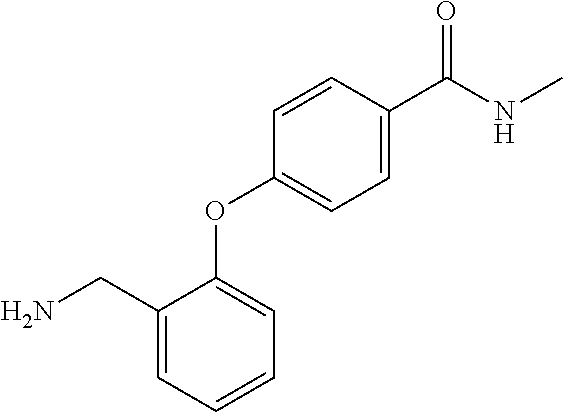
C1(CN)=CC=CC=C1OC1=CC=C(C(NC)=O)C=C1
